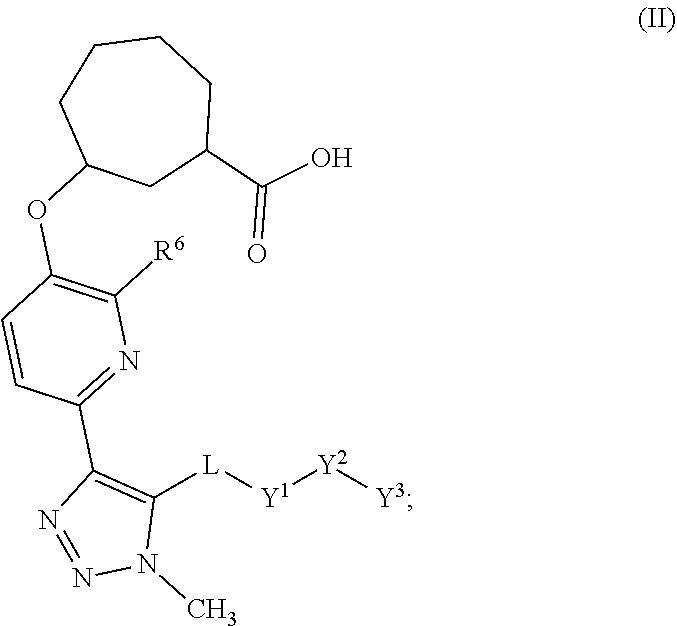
C1([L][Y1][Y2][Y3])=C(C2=NC([R6])=C(OC3CC(C(=O)O)CCCC3)C=C2)N=NN1C
